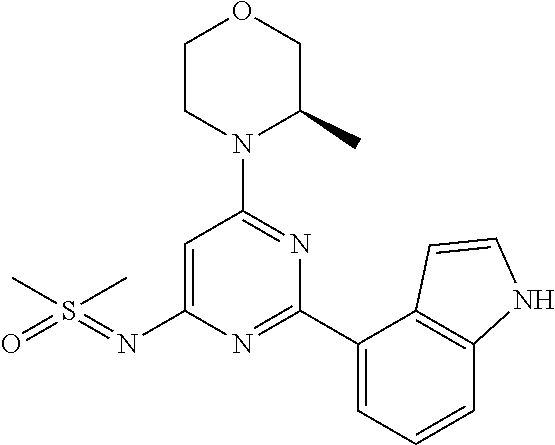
O1CCN(C2=NC(C3=CC=CC4=C3C=CN4)=NC(N=S(=O)(C)C)=C2)C(C)C1
